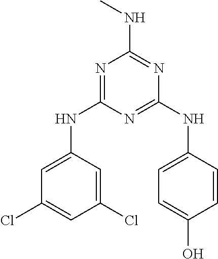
N1=C(NC2=CC(Cl)=CC(Cl)=C2)N=C(NC2=CC=C(O)C=C2)N=C1NC
